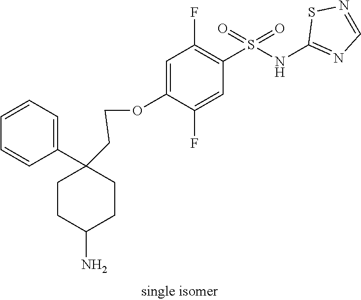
C1=C(OCCC2(C3=CC=CC=C3)CCC(N)CC2)C(F)=CC(S(NC2=NC=NS2)(=O)=O)=C1F
